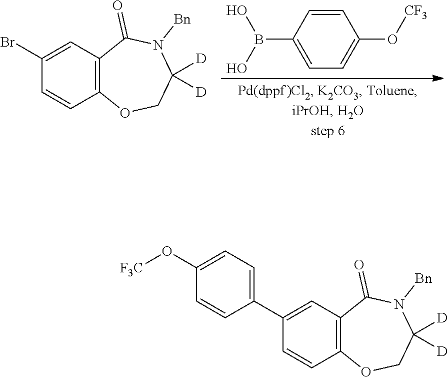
C1=CC2=C(C=C1Br)C(=O)N([Bn])C([D])([D])CO2.C1(B(O)O)=CC=C(O[CF3])C=C1.C1=CC2=C(C=C1C1=CC=C(O[F3C])C=C1)C(=O)N([Bn])C([D])([D])CO2
